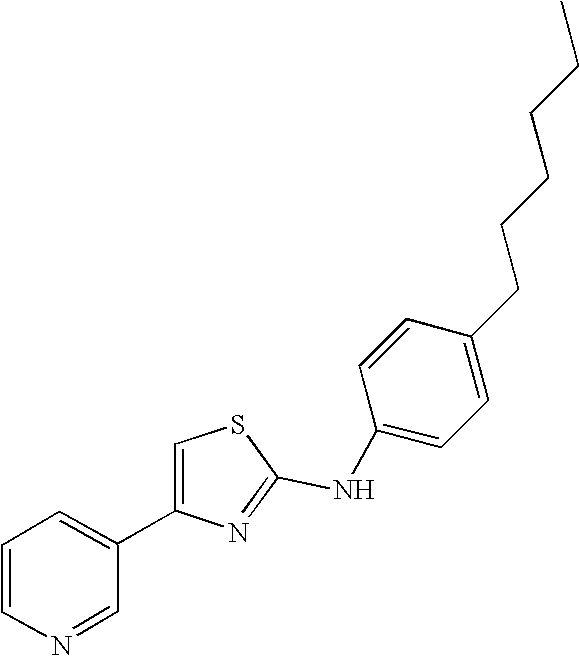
N(C1=NC(C2=CC=CN=C2)=CS1)C1=CC=C(CCCCCC)C=C1
